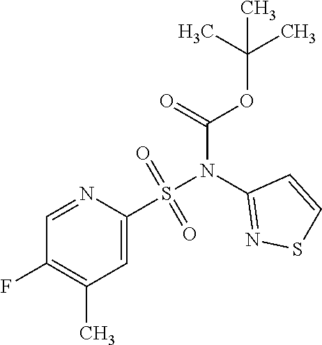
C1=NC(S(N(C2=NSC=C2)C(=O)OC(C)(C)C)(=O)=O)=CC(C)=C1F
